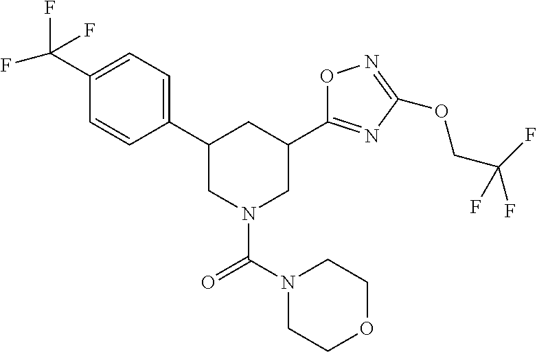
C1(C(F)(F)F)=CC=C(C2CN(C(=O)N3CCOCC3)CC(C3=NC(OCC(F)(F)F)=NO3)C2)C=C1
